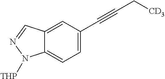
C12=CC(C#CC[CD3])=CC=C1N([THP])N=C2
